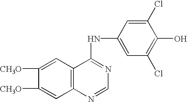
C1([CH3O])=CC2=C(C=C1[CH3O])C(NC1=CC(Cl)=C(O)C(Cl)=C1)=NC=N2
